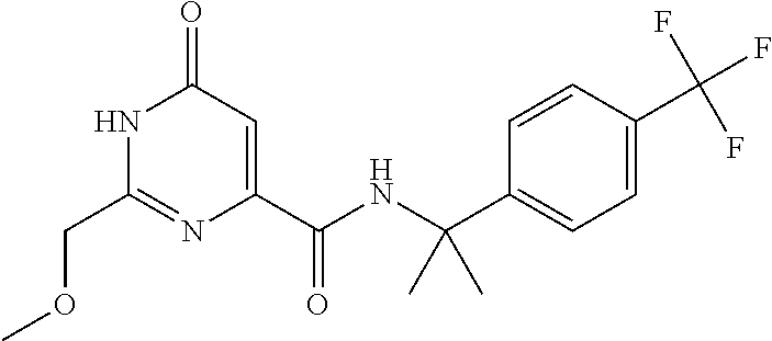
C1(COC)=NC(C(NC(C2=CC=C(C(F)(F)F)C=C2)(C)C)=O)=CC(=O)N1
